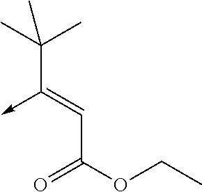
C(C(OCC)=O)=C(C(C)(C)C)->C
